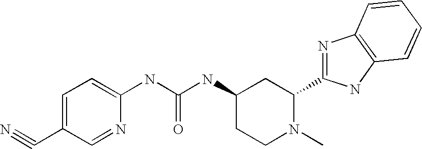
C1=C(C#N)C=NC(NC(NC2CCN(C)C(C3=NC4=C(N3)C=CC=C4)C2)=O)=C1
